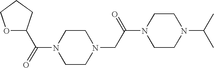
C1(C(=O)N2CCN(CC(N3CCN(C(C)C)CC3)=O)CC2)OCCC1
